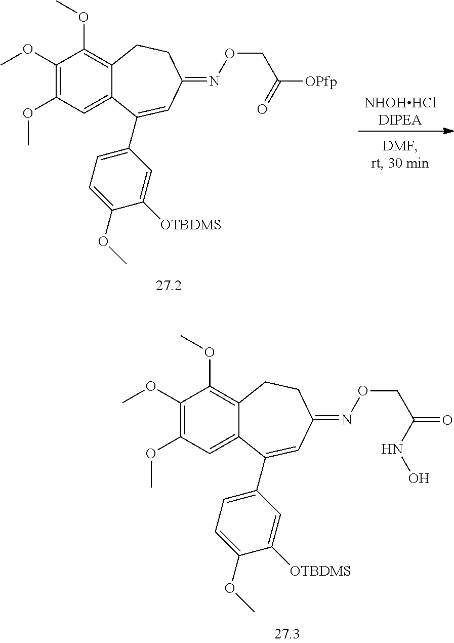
[NHOHHClDIPEA].C1(OC)=C(OC)C=C2C(=C1OC)CCC(=NOCC([OPfp])=O)C=C2C1=CC=C(OC)C([OTBDMS])=C1.C1(OC)=C(OC)C=C2C(=C1OC)CCC(=NOCC(=O)NO)C=C2C1=CC=C(OC)C([OTBDMS])=C1
